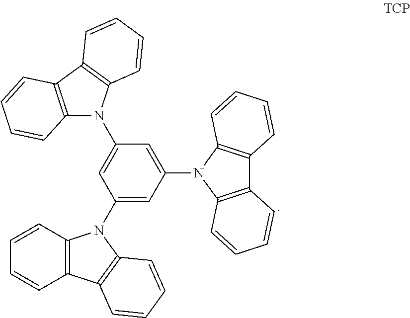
C1(N2C3=C(C4=C2C=CC=C4)C=CC=C3)=CC(N2C3=C(C4=C2C=CC=C4)C=CC=C3)=CC(N2C3=C(C4=C2C=CC=C4)C=CC=C3)=C1
